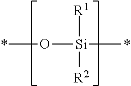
*O[Si]([R1])([R2])*
